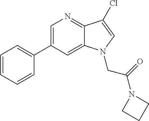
C1=CC=CC=C1C1=CN=C2C(=C1)N(CC(=O)N1CCC1)C=C2Cl
